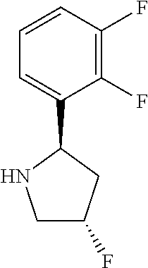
C1=C(C2NCC(F)C2)C(F)=C(F)C=C1
